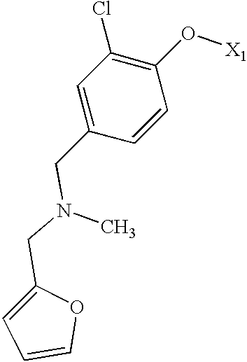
C1=C(CN(CC2=CC=CO2)C)C=CC(O[X1])=C1Cl
